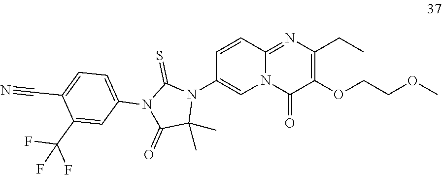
C1=CC2=NC(CC)=C(OCCOC)C(=O)N2C=C1N1C(=S)N(C2=CC=C(C#N)C(C(F)(F)F)=C2)C(=O)C1(C)C
